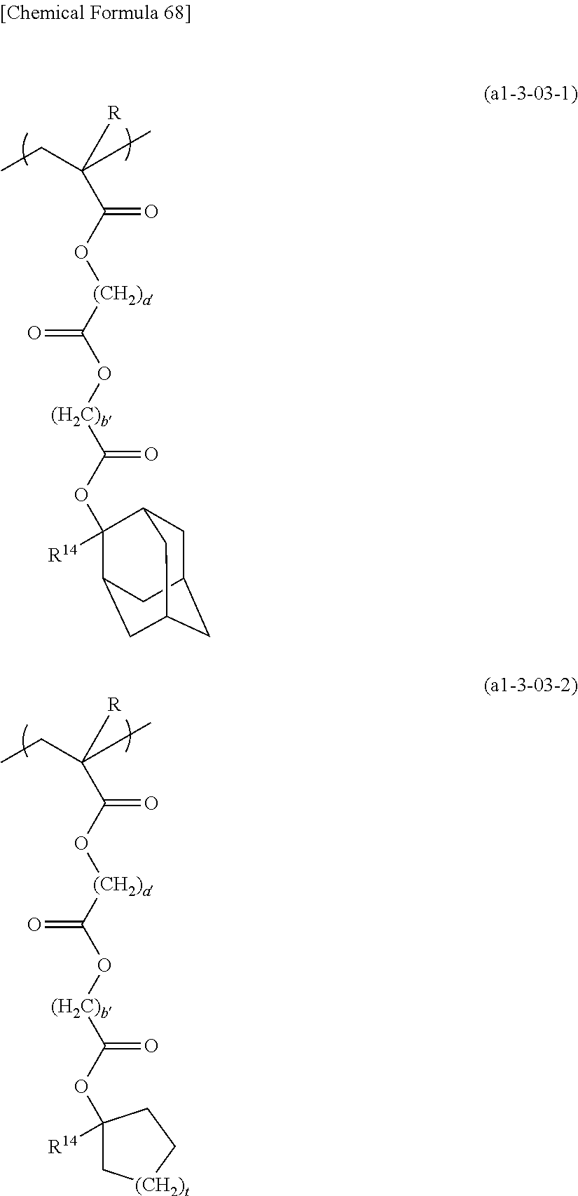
CCC(C)(C(O[(CH2)a]C(=O)O[(H2C)b]C(=O)OC1([R14])C2CC3CC(CC1C3)C2)=O)[R].CCC(C)(C(O[(CH2)a]C(=O)O[(H2C)b]C(=O)OC1([R14])C[(CH2)t]CC1)=O)[R]
